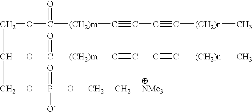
C(C(COP(OCC[NMe3])(=O)[O-])OC([(CH2)m]C#CC#C[(CH2)n]C)=O)OC([(CH2)m]C#CC#C[(CH2)n]C)=O
